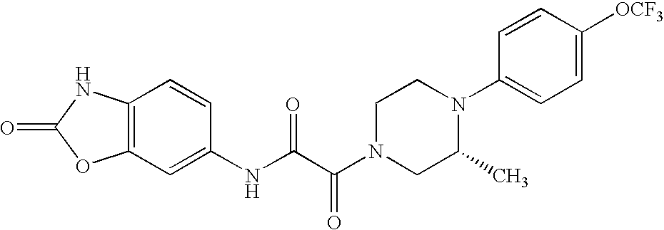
O=C1OC2=C(N1)C=CC(NC(C(N1CC(C)N(C3=CC=C([OCF3])C=C3)CC1)=O)=O)=C2
